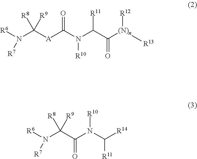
[R6]N(C([A]C(N(C(C([(N)n]([R13])[R12])=O)[R11])[R10])=O)([R8])[R9])[R7].[R6]N(C(C(N(C([R14])[R11])[R10])=O)([R8])[R9])[R7]
